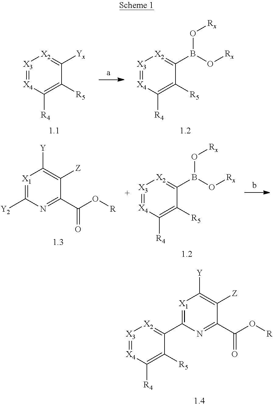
[X3]1=[X4]C([R4])=C([R5])C(C2=[X1]C([Y])=C([Z])C(C(=O)O[R])=N2)=[X2]1.[X3]1=[X4]C([R4])=C([R5])C([Yx])=[X2]1.[X3]1=[X4]C([R4])=C([R5])C(B(O[Rx])O[Rx])=[X2]1.[X1]1=C([Y2])N=C(C(=O)O[R])C([Z])=C1[Y].[X3]1=[X4]C([R4])=C([R5])C(B(O[Rx])O[Rx])=[X2]1
